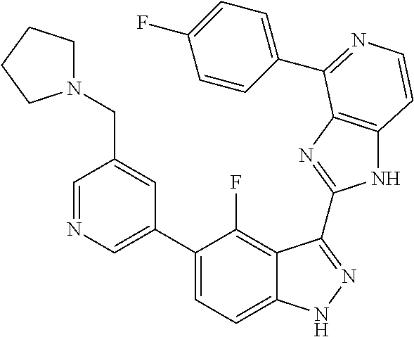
C1=C(C2=CC=C3C(=C2F)C(C2=NC4=C(N2)C=CN=C4C2=CC=C(F)C=C2)=NN3)C=C(CN2CCCC2)C=N1
